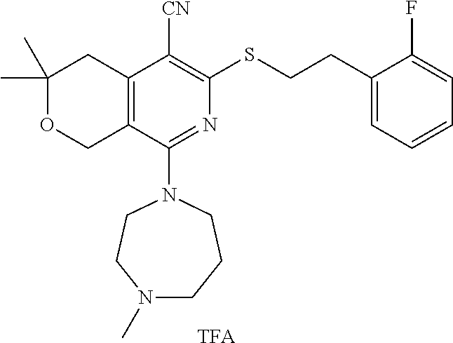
C1(C)(C)OCC2=C(C1)C([CN])=C(SCCC1=CC=CC=C1F)N=C2N1CCN(C)CCC1.[TFA]
